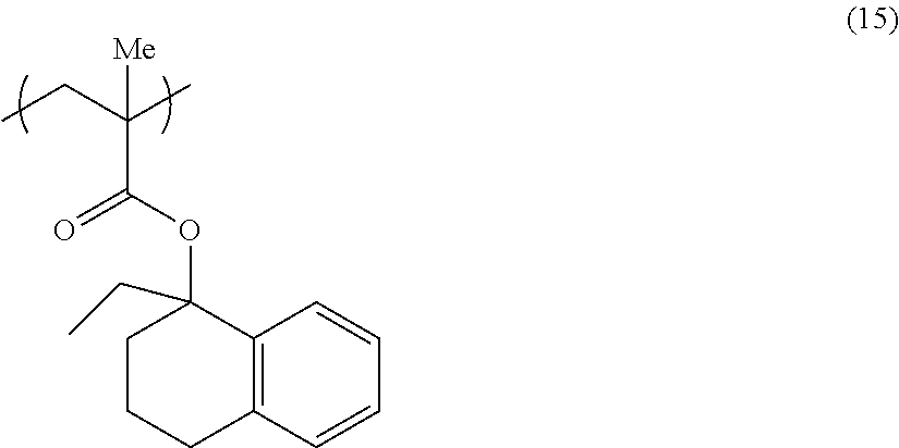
CCC(C)(C(OC1(CC)C2=C(C=CC=C2)CCC1)=O)[Me]
